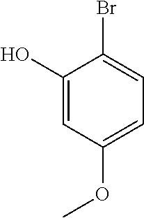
C1(O)=CC(OC)=CC=C1Br
